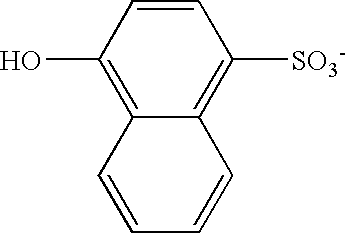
C1(O)=C2C(=C([SO3-])C=C1)C=CC=C2
